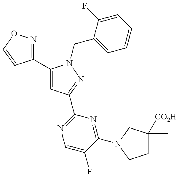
C1(C2=CC(C3=NC=C(F)C(N4CC(C)([CO2H])CC4)=N3)=NN2CC2=CC=CC=C2F)=NOC=C1
